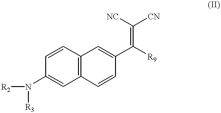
C1(N([R2])[R3])=CC2=C(C=C1)C=C(C([R9])=C([NC])[CN])C=C2
